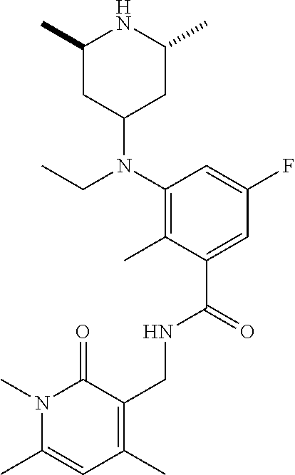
N1(C)C(C)=CC(C)=C(CNC(C2=CC(F)=CC(N(CC)C3CC(C)NC(C)C3)=C2C)=O)C1=O
